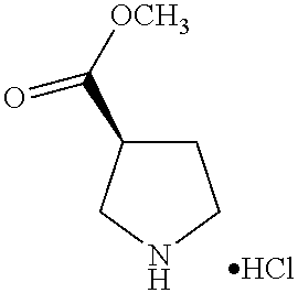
C1C(C([OCH3])=O)CNC1.Cl
